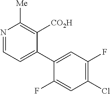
N1=CC=C(C2=CC(F)=C(Cl)C=C2F)C([CO2H])=C1[Me]
